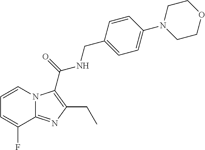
C1=CN2C(=NC(CC)=C2C(=O)NCC2=CC=C(N3CCOCC3)C=C2)C(F)=C1
